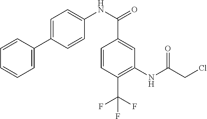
C1=CC(C2=CC=C(NC(=O)C3=CC(NC(CCl)=O)=C(C(F)(F)F)C=C3)C=C2)=CC=C1
